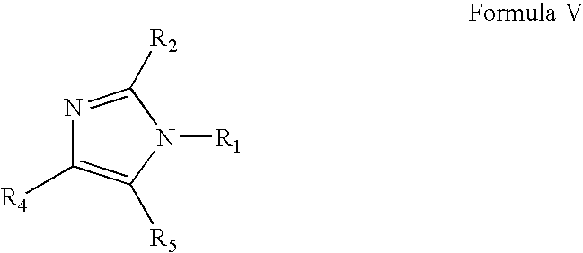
N1=C([R2])N([R1])C([R5])=C1[R4]
